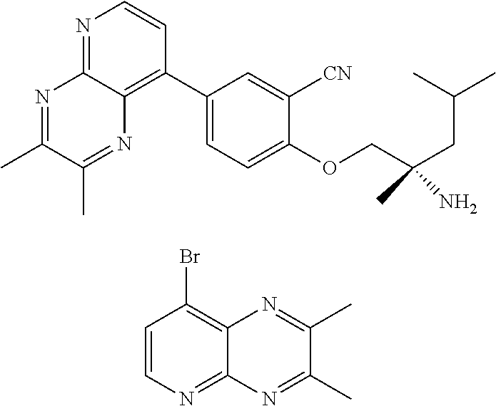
N1=C2C(=C(C3=CC=C(OCC(CC(C)C)(C)N)C([CN])=C3)C=C1)N=C(C)C(C)=N2.C1=CN=C2C(=C1Br)N=C(C)C(C)=N2
